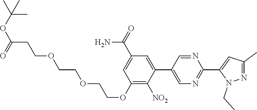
C1(OCCOCCOCCC(OC(C)(C)C)=O)=C([NO2])C(C2=CN=C(C3=CC(C)=NN3CC)N=C2)=CC(C(=O)N)=C1
